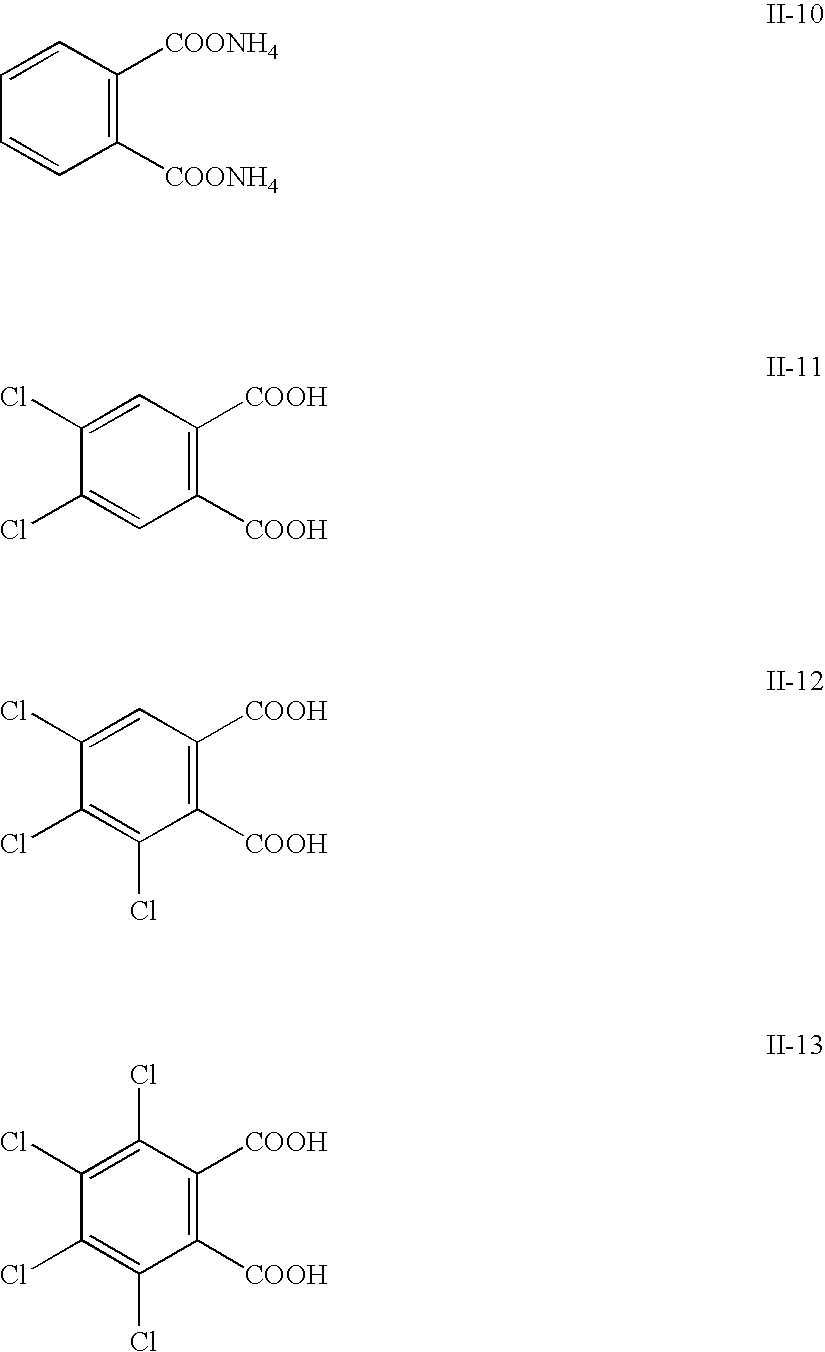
C1=CC([COONH4])=C([COONH4])C=C1.C1(Cl)=CC([COOH])=C([COOH])C=C1Cl.C1(Cl)=CC([COOH])=C([COOH])C(Cl)=C1Cl.C1(Cl)=C(Cl)C([COOH])=C([COOH])C(Cl)=C1Cl
